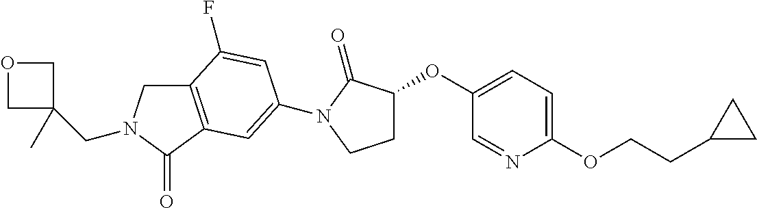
C12=C(C(=O)N(CC3(C)COC3)C1)C=C(N1C(=O)C(OC3=CC=C(OCCC4CC4)N=C3)CC1)C=C2F
